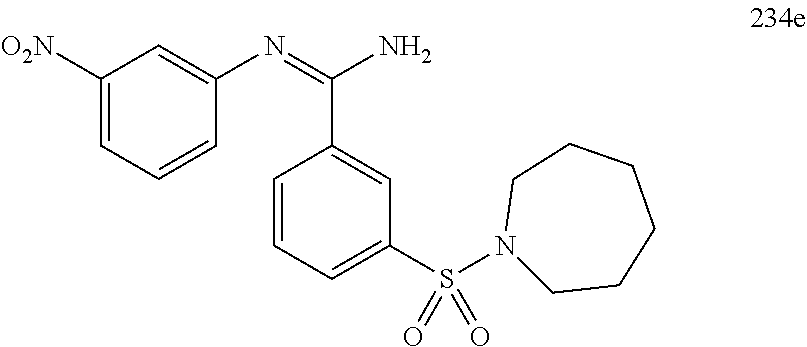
N1(S(C2=CC=CC(C(=NC3=CC([O2N])=CC=C3)N)=C2)(=O)=O)CCCCCC1
